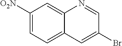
C1([O2N])=CC=C2C(=C1)N=CC(Br)=C2
